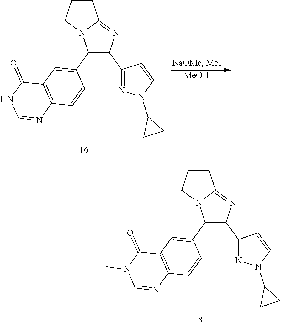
C1(C2=CC3=C(C=C2)N=CN(C)C3=O)=C(C2=NN(C3CC3)C=C2)N=C2N1CCC2.C1(C2=CC3=C(C=C2)N=CNC3=O)=C(C2=NN(C3CC3)C=C2)N=C2N1CCC2.[MeOH]
